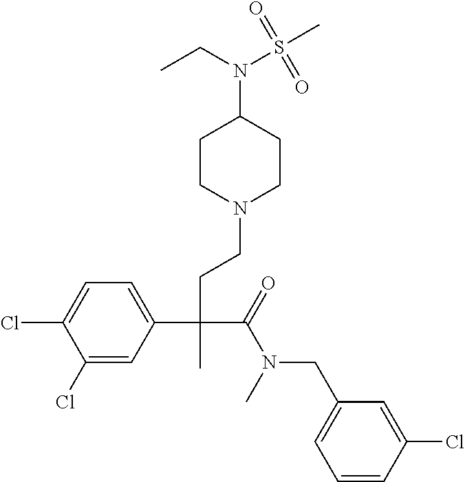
C1(Cl)=CC(C(CCN2CCC(N(S(C)(=O)=O)CC)CC2)(C(=O)N(CC2=CC=CC(Cl)=C2)C)C)=CC=C1Cl
